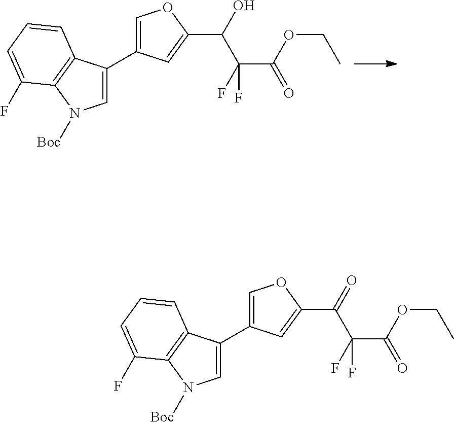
C1=C(C2=COC(C(O)C(F)(C(=O)OCC)F)=C2)C2=C(N1[Boc])C(F)=CC=C2.C1=C(C2=COC(C(=O)C(F)(C(=O)OCC)F)=C2)C2=C(N1[Boc])C(F)=CC=C2
